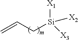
C=CC[Si]([X1])([X2])[X3]
